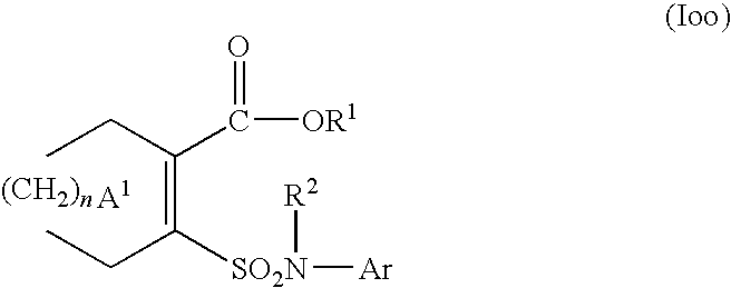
CCC(=C(CC)[SO2N]([R2])[Ar])C(=O)[OR1]
